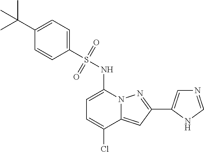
C1=C(NS(C2=CC=C(C(C)(C)C)C=C2)(=O)=O)N2C(=CC(C3=CN=CN3)=N2)C(Cl)=C1
